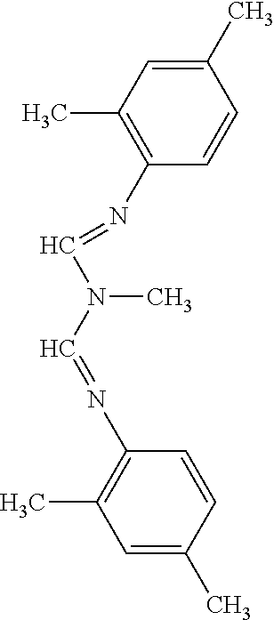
C1(C)=CC(C)=C(N=CN(C=NC2=C(C)C=C(C)C=C2)C)C=C1
